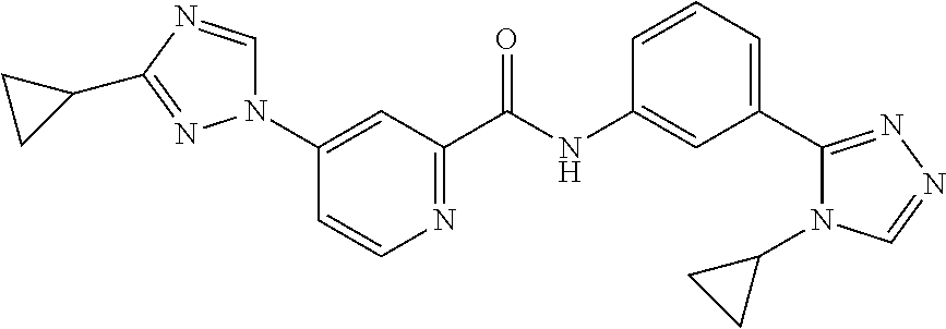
C1(N2C=NC(C3CC3)=N2)=CC(C(NC2=CC(C3=NN=CN3C3CC3)=CC=C2)=O)=NC=C1
